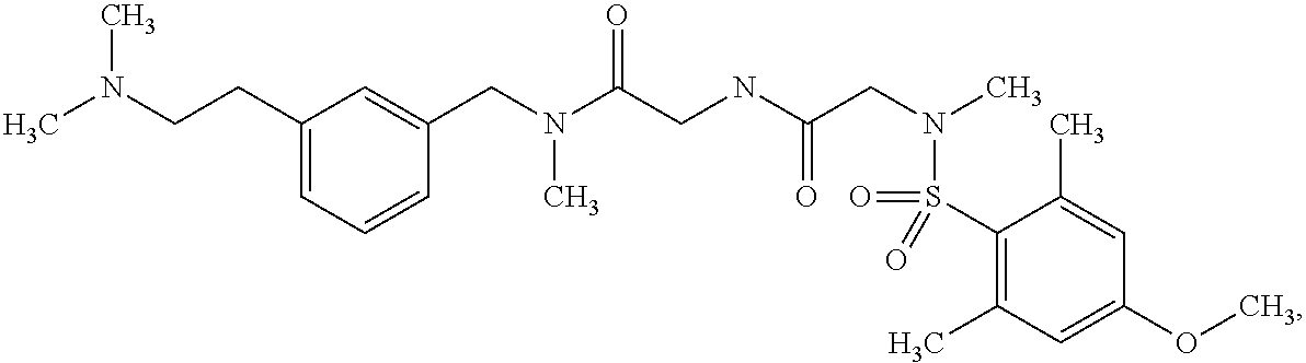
C(N(C(CNC(CN(C)S(=O)(C1=C(C)C=C(OC)C=C1C)=O)=O)=O)C)C1=CC(CCN(C)C)=CC=C1
